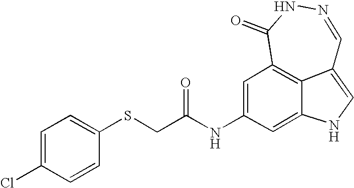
C1(=O)C2=C3C(=CNC3=CC(NC(=O)CSC3=CC=C(Cl)C=C3)=C2)C=NN1
